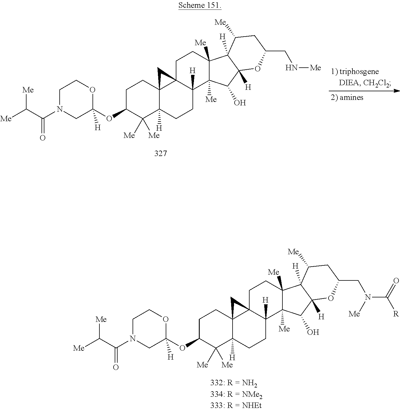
C1N(C(C([Me])[Me])=O)CC(OC2C([Me])([Me])C3([H])C4(CC2)C2(C([H])(CC3)C3([Me])C([Me])(CC2)C2([H])C([H])(C3O)OC(CN(C(=O)[R])[Me])CC2[Me])C4)([H])OC1.C1N(C(C([Me])[Me])=O)CC(OC2C([Me])([Me])C3([H])C4(CC2)C2(C([H])(CC3)C3([Me])C([Me])(CC2)C2([H])C([H])(C3O)OC(CN[Me])CC2[Me])C4)([H])OC1
